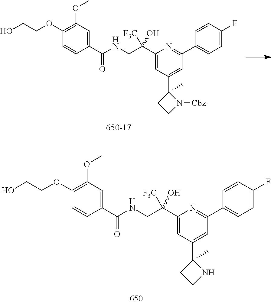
C1(C(CNC(=O)C2=CC(OC)=C(OCCO)C=C2)([F3C])O)=CC(C2(C)CCN2[Cbz])=CC(C2=CC=C(F)C=C2)=N1.C1(C(CNC(=O)C2=CC(OC)=C(OCCO)C=C2)([F3C])O)=CC(C2(C)CCN2)=CC(C2=CC=C(F)C=C2)=N1
